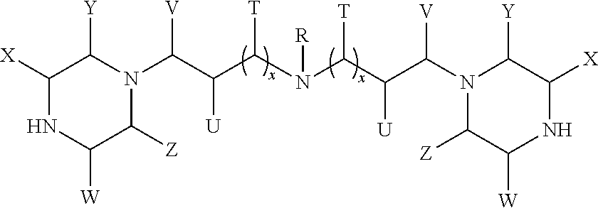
C1([X])NC([W])C([Z])N(C(C(C(N([R])C(C([U])C(N2C([Z])C([W])NC([X])C2[Y])[V])[T])[T])[U])[V])C1[Y]
